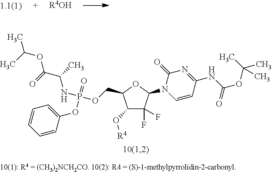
C1(O[R4])C(F)(F)C(N2C=CC(NC(OC(C)(C)C)=O)=NC2=O)OC1COP(NC(C(=O)OC(C)C)C)(=O)OC1=CC=CC=C1.[R4OH]
